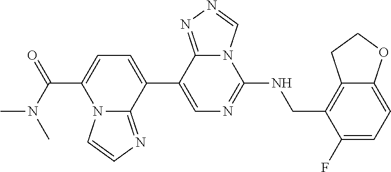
C1(C2=CC=C(C(N(C)C)=O)N3C2=NC=C3)=CN=C(NCC2=C3C(=CC=C2F)OCC3)N2C1=NN=C2
